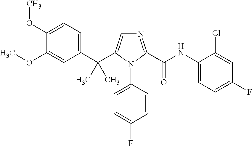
C1(OC)=CC=C(C(C2=CN=C(C(NC3=CC=C(F)C=C3Cl)=O)N2C2=CC=C(F)C=C2)(C)C)C=C1OC
